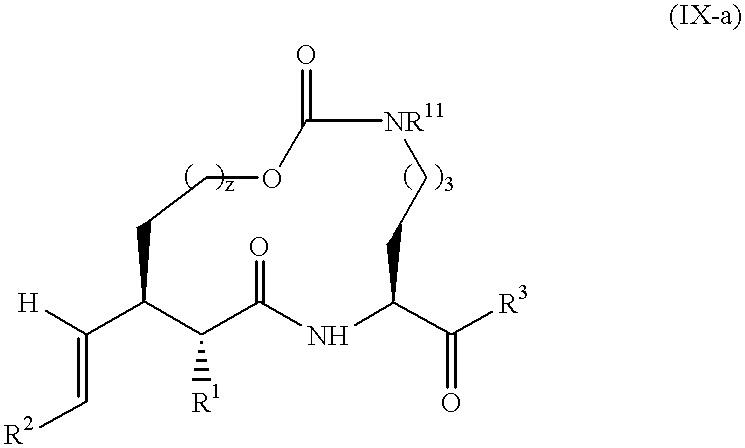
[R2]C=C([H])C1C([R1])C(=O)NC(C([R3])=O)CC[NR11]C(=O)OCC1
